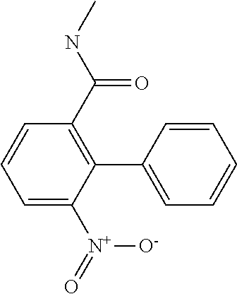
C1=C([N+](=O)[O-])C(C2=CC=CC=C2)=C(C(NC)=O)C=C1
